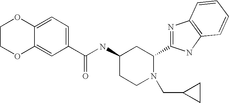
C1COC2=CC(C(NC3CCN(CC4CC4)C(C4=NC5=C(N4)C=CC=C5)C3)=O)=CC=C2O1
